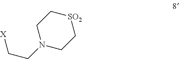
C1N(CC[X])CC[SO2]C1
